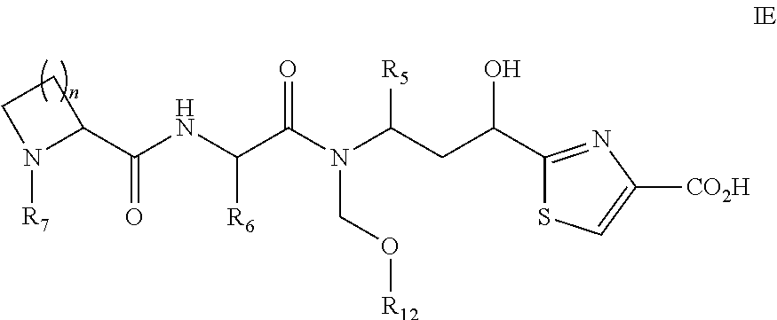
C1CN([R7])C1C(NC(C(N(C(CC(O)C1=NC([CO2H])=CS1)[R5])CO[R12])=O)[R6])=O
